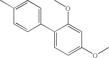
CC1=CC=C(C2=CC=C(OC)C=C2OC)C=C1
